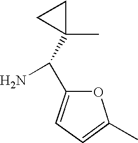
C1(C)(C(N)C2=CC=C(C)O2)CC1
